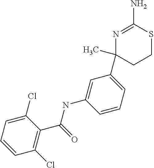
C1(C2=CC=CC(NC(C3=C(Cl)C=CC=C3Cl)=O)=C2)(C)CCSC(N)=N1
